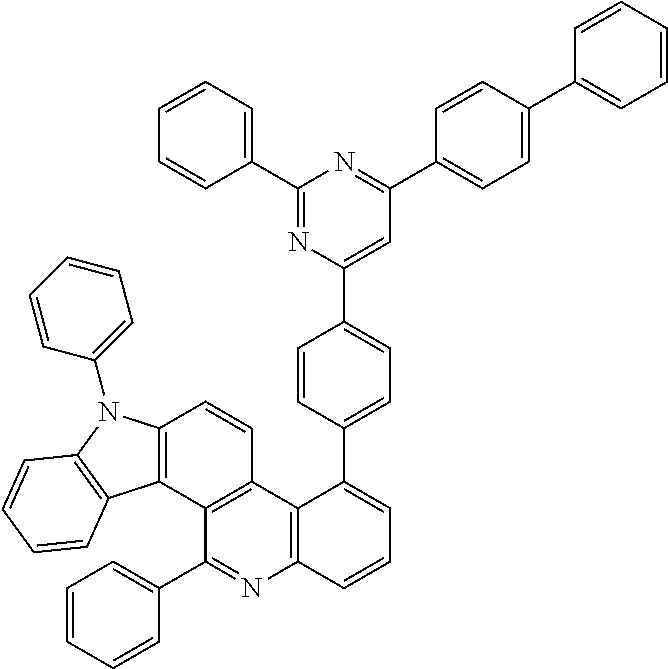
C12=C(C3=C(C=C1)C1=C(N=C3C3=CC=CC=C3)C=CC=C1C1=CC=C(C3=CC(C4=CC=C(C5=CC=CC=C5)C=C4)=NC(C4=CC=CC=C4)=N3)C=C1)C1=C(N2C2=CC=CC=C2)C=CC=C1
